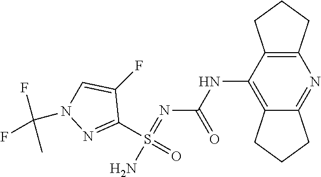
N(C1=C2C(=NC3=C1CCC3)CCC2)C(N=S(N)(C1=NN(C(F)(F)C)C=C1F)=O)=O
